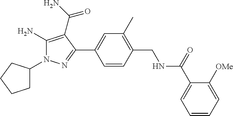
C1C(N2C(N)=C(C(N)=O)C(C3=CC(C)=C(CNC(C4=CC=CC=C4[OMe])=O)C=C3)=N2)CCC1
